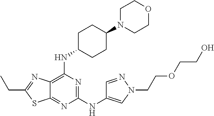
C1(NC2=CN(CCOCCO)N=C2)=NC(NC2CCC(N3CCOCC3)CC2)=C2C(=N1)SC(CC)=N2
